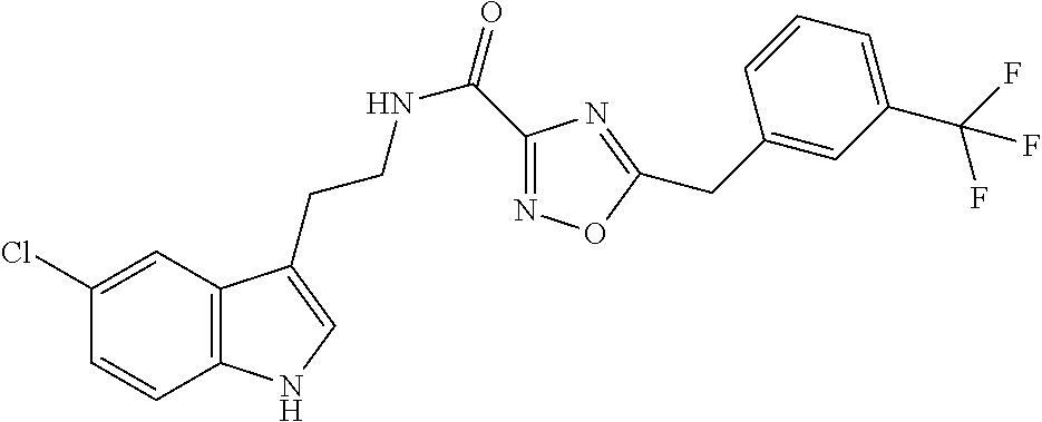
C12=C(C=C(Cl)C=C1)C(CCNC(=O)C1=NOC(CC3=CC(C(F)(F)F)=CC=C3)=N1)=CN2
